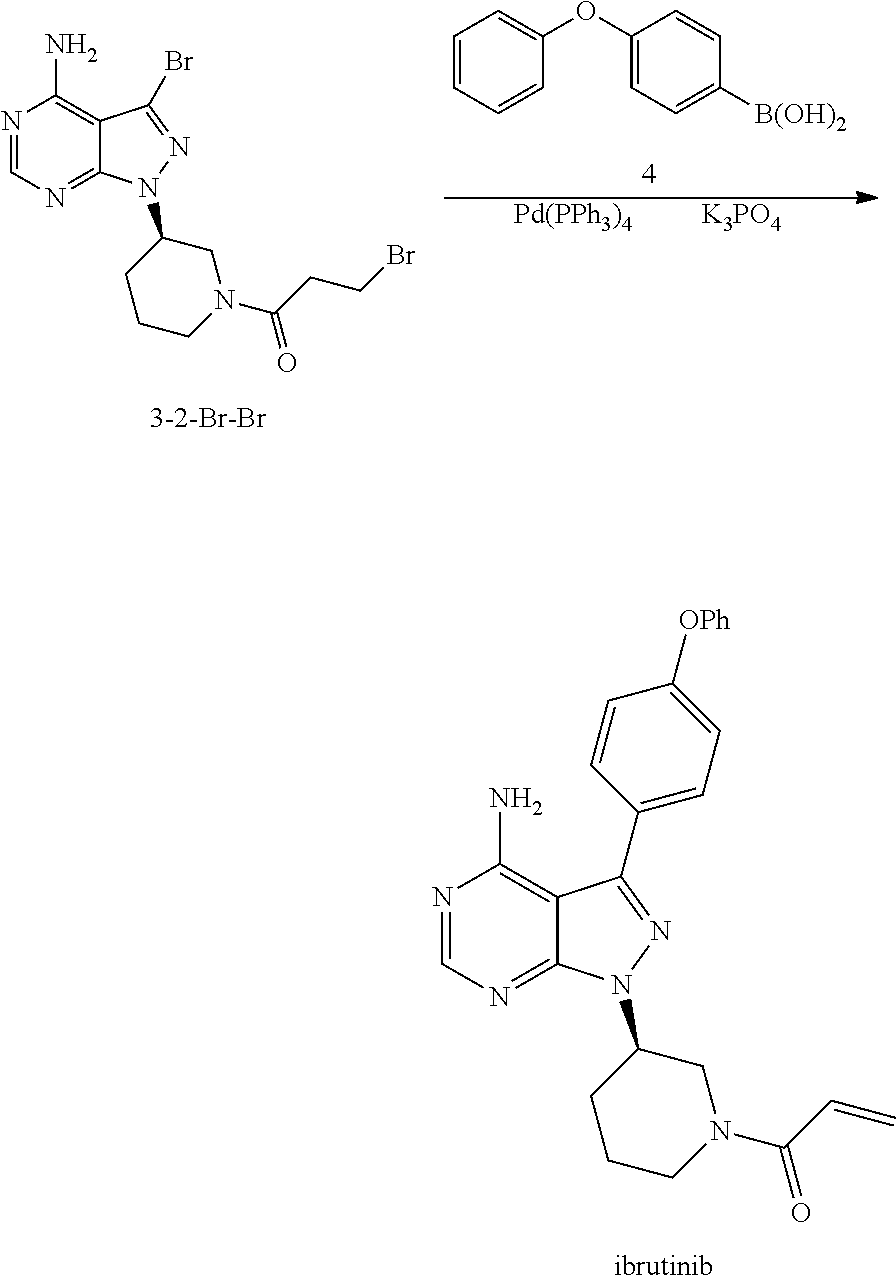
N1=CN=C2C(=C1N)C(C1=CC=C([OPh])C=C1)=NN2C1CCCN(C(C=C)=O)C1.C1=CC=CC(OC2=CC=C([B(OH)2])C=C2)=C1.[Pd(PPh3)4].[K3PO4].N1=CN=C2C(=C1N)C(Br)=NN2C1CCCN(C(CCBr)=O)C1
